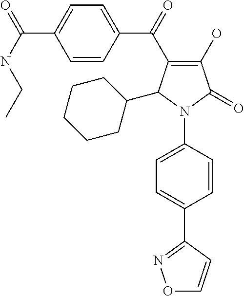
C1(O)=C(C(C2=CC=C(C(=O)NCC)C=C2)=O)C(C2CCCCC2)N(C2=CC=C(C3=NOC=C3)C=C2)C1=O
